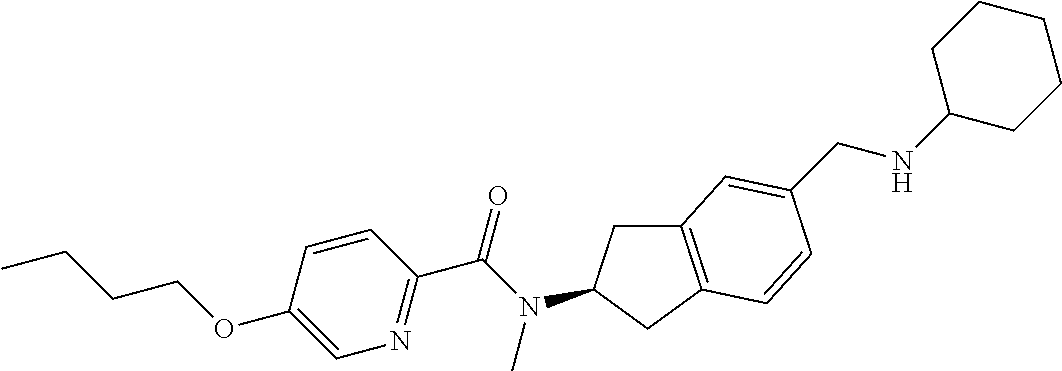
C1(OCCCC)=CN=C(C(N(C)C2CC3=C(C2)C=CC(CNC2CCCCC2)=C3)=O)C=C1
